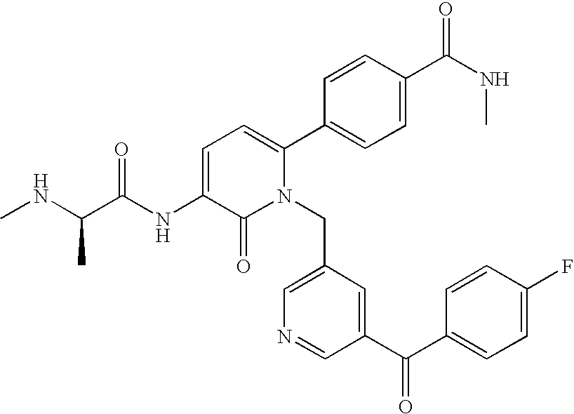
C1=C(NC(C(NC)C)=O)C(=O)N(CC2=CN=CC(C(C3=CC=C(F)C=C3)=O)=C2)C(C2=CC=C(C(NC)=O)C=C2)=C1
